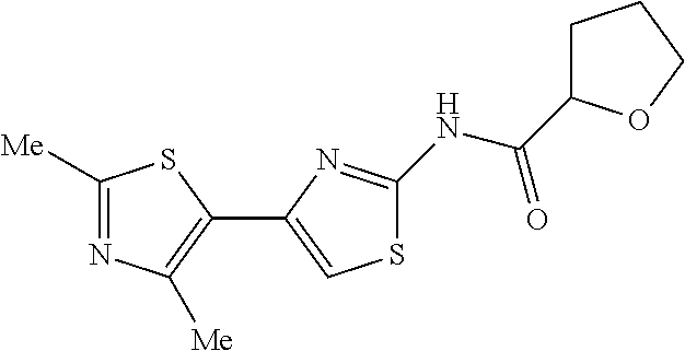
C1([Me])=NC([Me])=C(C2=CSC(NC(=O)C3CCCO3)=N2)S1
